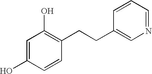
C1=C(O)C=CC(CCC2=CN=CC=C2)=C1O
